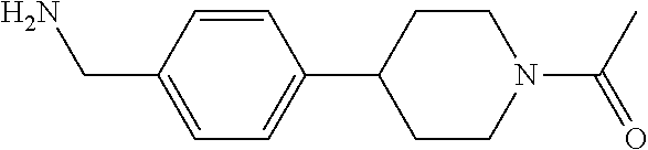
NCC1=CC=C(C2CCN(C(=O)C)CC2)C=C1
